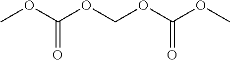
COC(OCOC(OC)=O)=O
